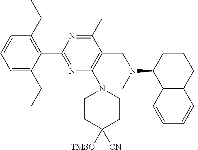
C1=C(CC)C(C2=NC(N3CCC([TMSO])([CN])CC3)=C(CN(C)C3C4=C(CCC3)C=CC=C4)C(C)=N2)=C(CC)C=C1
